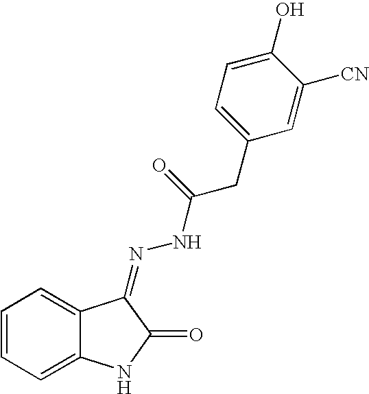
C1=CC=C2C(=C1)C(=NNC(CC1=CC=C(O)C([CN])=C1)=O)C(=O)N2
